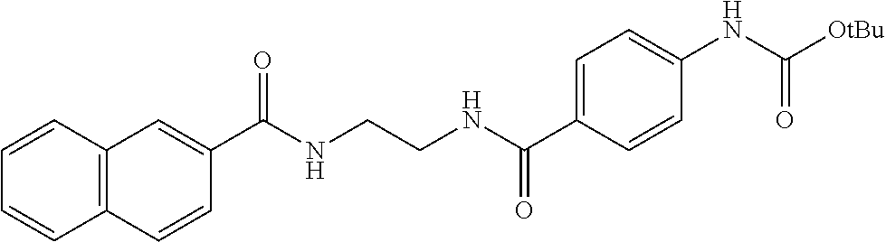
C12=C(C=CC(C(NCCNC(C3=CC=C(NC([OtBu])=O)C=C3)=O)=O)=C1)C=CC=C2
